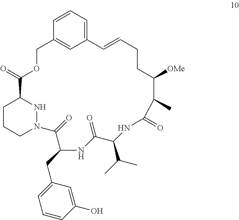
C1CCN2NC1C(=O)OCC1=CC(=CC=C1)C=CCCC([OMe])C(C)C(=O)NC(C(C)C)C(=O)NC(CC1=CC=CC(O)=C1)C2=O
